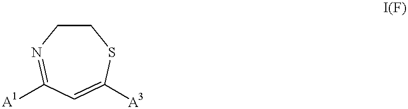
C1CSC([A3])=CC([A1])=N1
